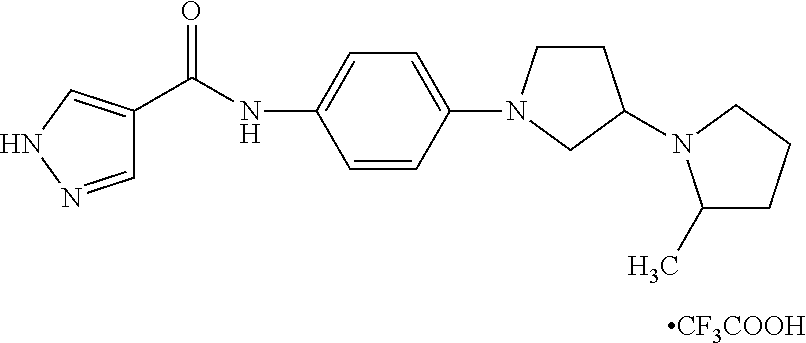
C1(NC(=O)C2=CNN=C2)=CC=C(N2CCC(N3C(C)CCC3)C2)C=C1.[CF3COOH]
